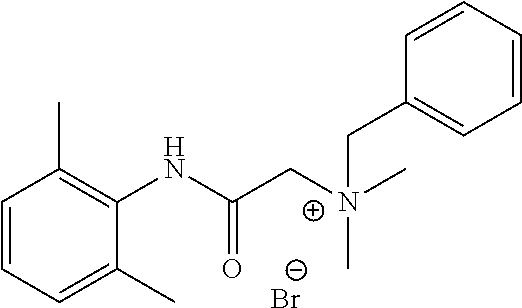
C1=CC=C(C)C(NC(C[N+](CC2=CC=CC=C2)(C)C)=O)=C1C.[Br-]
